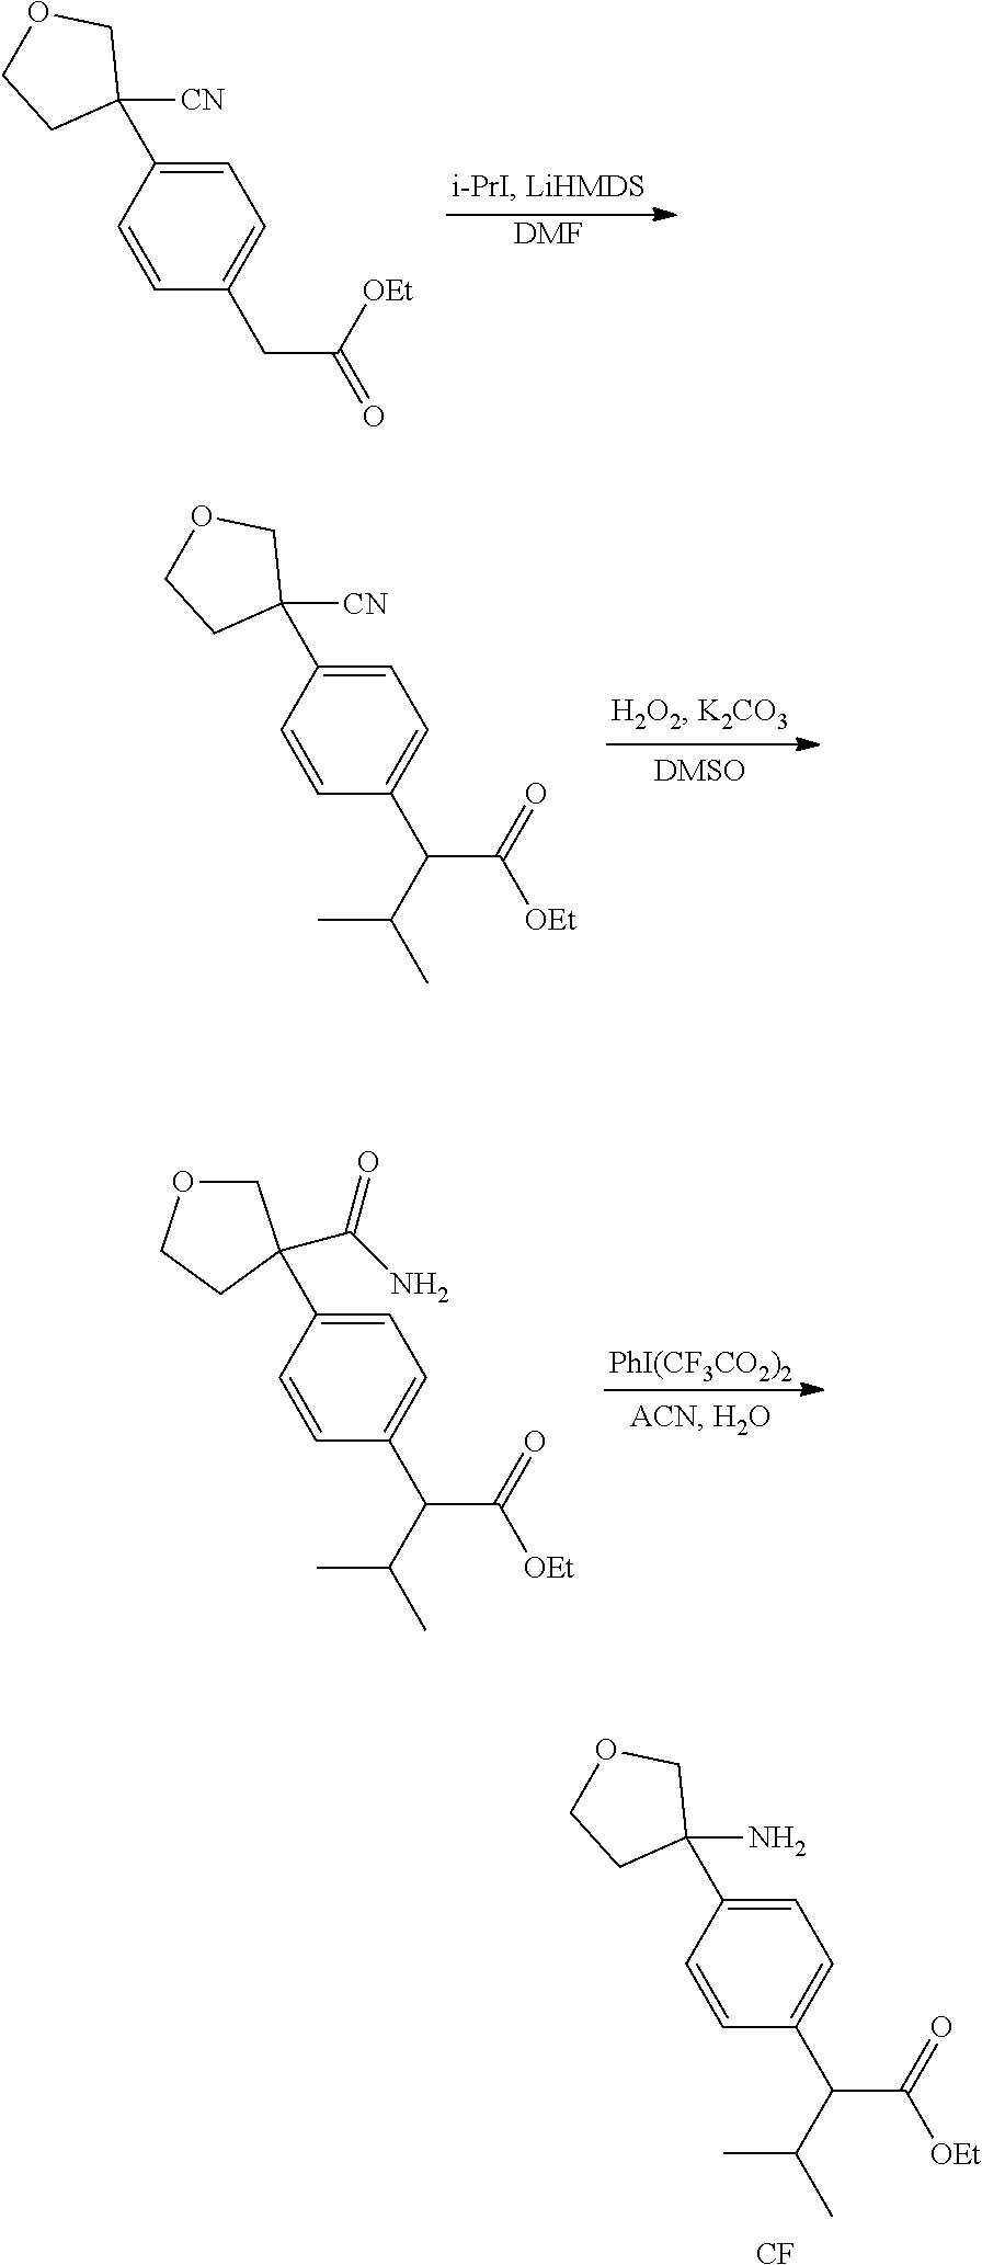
[DMF].C1=C(C2([CN])COCC2)C=CC(CC(=O)[OEt])=C1.C1=C(C2([CN])COCC2)C=CC(C(C(=O)[OEt])C(C)C)=C1.[PhI(CF3CO2)2].C1=C(C2(C(=O)N)COCC2)C=CC(C(C(=O)[OEt])C(C)C)=C1.C1=C(C2(N)COCC2)C=CC(C(C(=O)[OEt])C(C)C)=C1.[CF]
